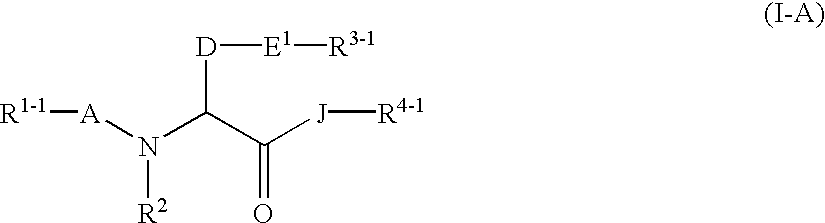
[A](N(C(C([J][R4-1])=O)[D][E1][R3-1])[R2])[R1-1]
